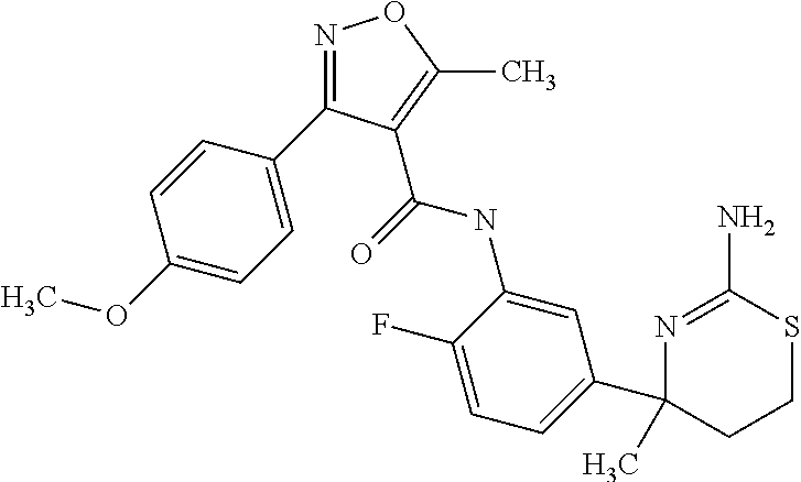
C1(OC)=CC=C(C2=NOC(C)=C2C(NC2=CC(C3(C)CCSC(N)=N3)=CC=C2F)=O)C=C1
